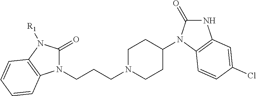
C1(N2C(=O)NC3=C2C=CC(Cl)=C3)CCN(CCCN2C(=O)N([R1])C3=C2C=CC=C3)CC1
